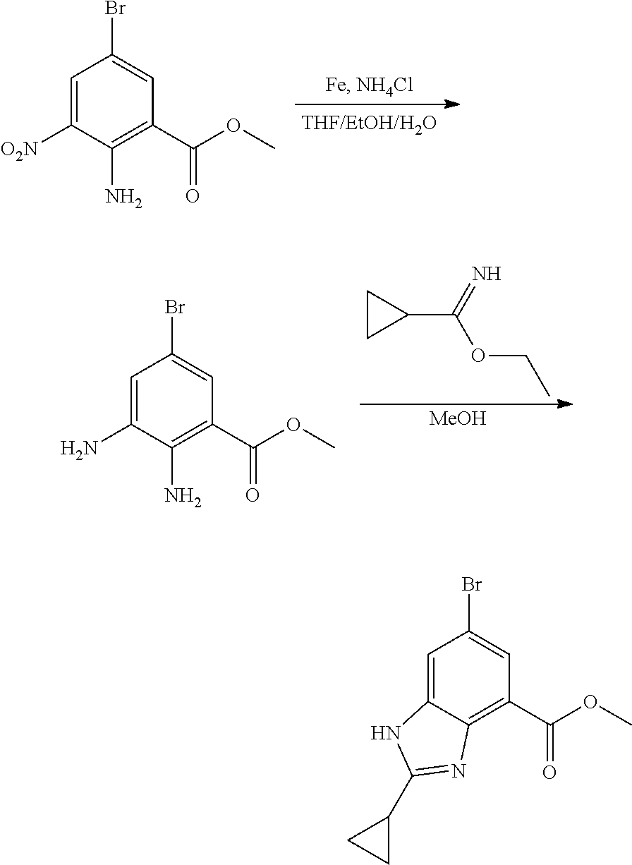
C1=C([O2N])C(N)=C(C(OC)=O)C=C1Br.[MeOH].C1CC1C(OCC)=N.C1=C(N)C(N)=C(C(OC)=O)C=C1Br.C12=CC(Br)=CC(C(OC)=O)=C1N=C(C1CC1)N2
